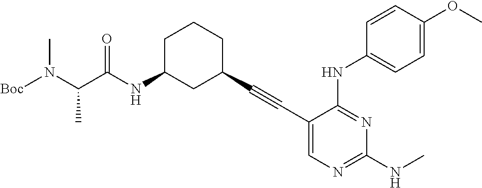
[Boc]N(C(C(NC1CC(C#CC2=CN=C(NC)N=C2NC2=CC=C(OC)C=C2)CCC1)=O)C)C
